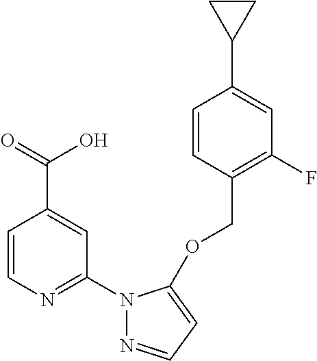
C1=CN=C(N2N=CC=C2OCC2=C(F)C=C(C3CC3)C=C2)C=C1C(=O)O
